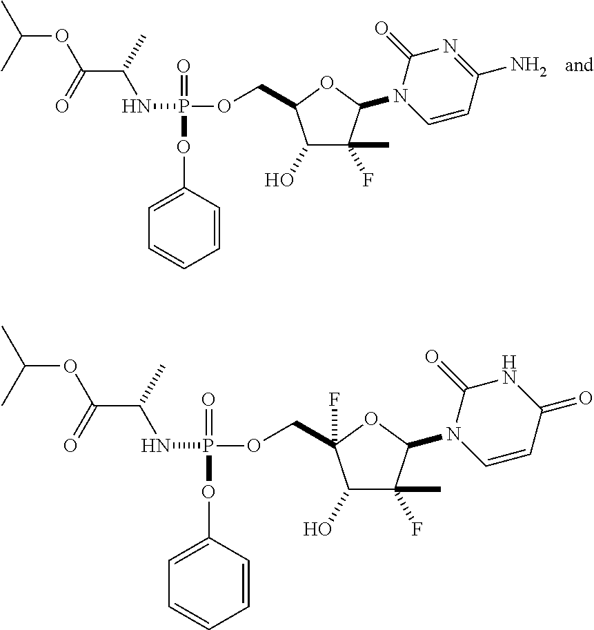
C(OC(=O)C(C)NP(=O)(OC1=CC=CC=C1)OCC1C(O)C(F)(C)C(N2C(=O)N=C(N)C=C2)O1)(C)C.C(OC(=O)C(C)NP(=O)(OC1=CC=CC=C1)OCC1(F)C(O)C(F)(C)C(N2C(=O)NC(=O)C=C2)O1)(C)C
